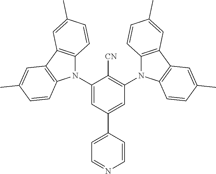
C1(N2C3=C(C4=C2C=CC(C)=C4)C=C(C)C=C3)=CC(C2=CC=NC=C2)=CC(N2C3=C(C4=C2C=CC(C)=C4)C=C(C)C=C3)=C1[CN]
